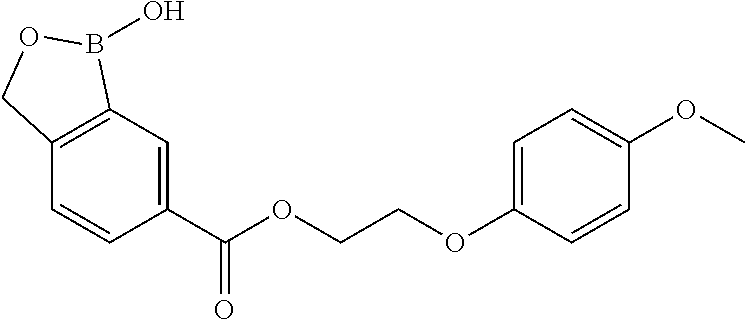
C1=C(C(OCCOC2=CC=C(OC)C=C2)=O)C=CC2=C1B(O)OC2
